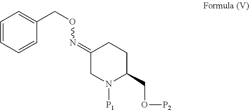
C1N([P1])C(CO[P2])CCC1=NOCC1=CC=CC=C1
